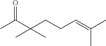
C(C(CCC=C(C)C)(C)C)(C)=O
